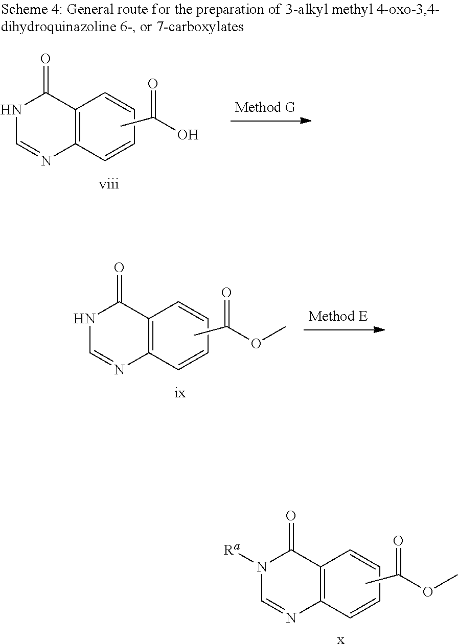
C12=C(C=CC=C1)N=CNC2=O.O=C(O)C.[viii].C12=C(C=CC=C1)N=CNC2=O.O=C(OC)C.[ix].C12=C(C=CC=C1)N=CN([Ra])C2=O.O=C(OC)C.[x]
